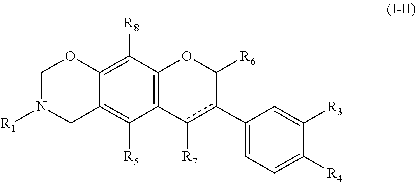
C12=C(C([R8])=C3C(=C1[R5])CN([R1])CO3)OC([R6])c(C1=CC=C([R4])C([R3])=C1)c2[R7]
